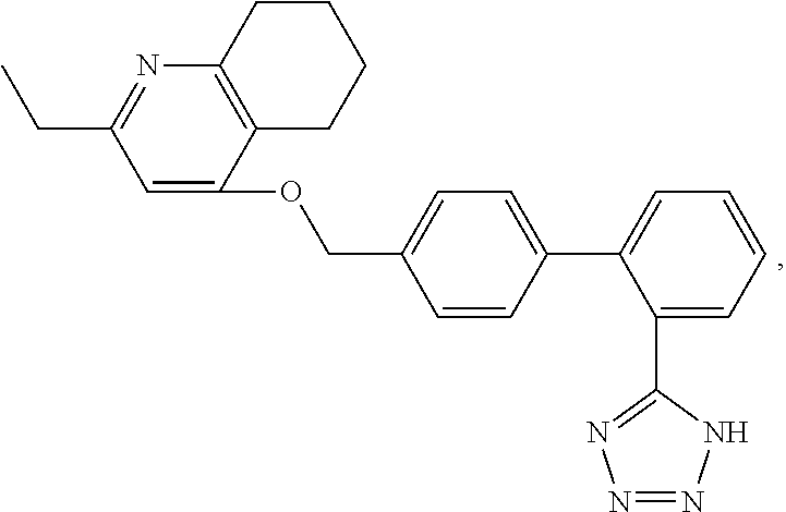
O(CC1=CC=C(C2=CC=CC=C2C2=NN=NN2)C=C1)C1=CC(CC)=NC2=C1CCCC2
